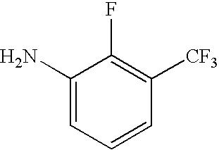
C1(N)=CC=CC([CF3])=C1F
